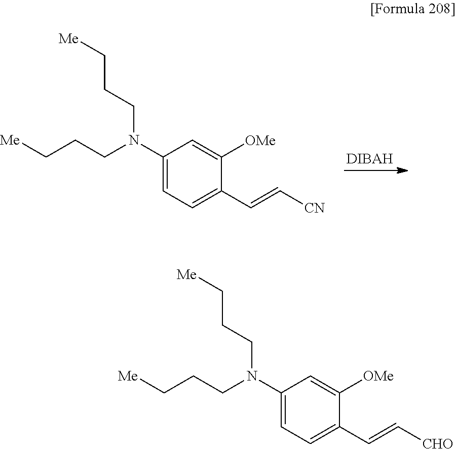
C1(N(CCC[Me])CCC[Me])=CC=C(C=C[CHO])C([OMe])=C1.C1(N(CCC[Me])CCC[Me])=CC=C(C=C[CN])C([OMe])=C1
